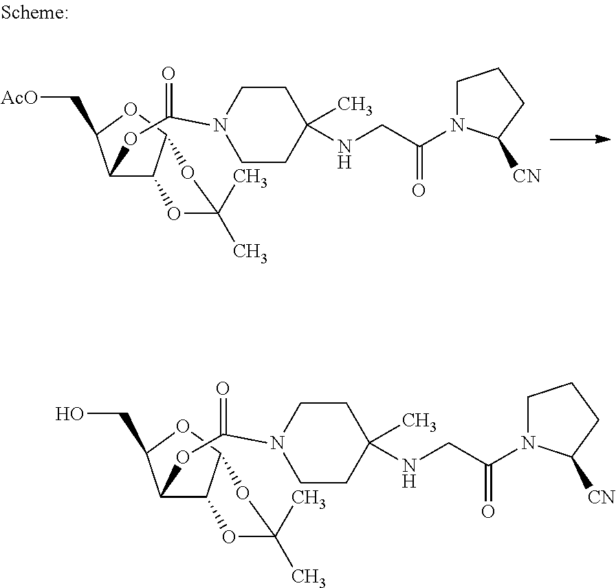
C1(OC(N2CCC(C)(NCC(N3CCCC3[CN])=O)CC2)=O)C2C(OC1C[AcO])OC(C)(C)O2.C1(OC(N2CCC(C)(NCC(N3CCCC3[CN])=O)CC2)=O)C2C(OC1CO)OC(C)(C)O2
